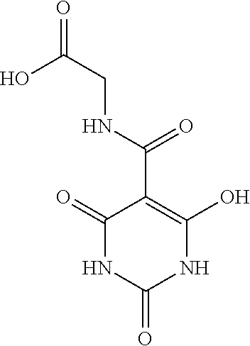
C1(=O)NC(=O)NC(O)=C1C(NCC(=O)O)=O
